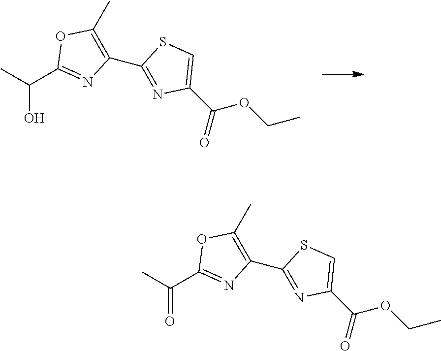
OC(C1=NC(C2=NC(C(=O)OCC)=CS2)=C(C)O1)C.O=C(C1=NC(C2=NC(C(=O)OCC)=CS2)=C(C)O1)C
